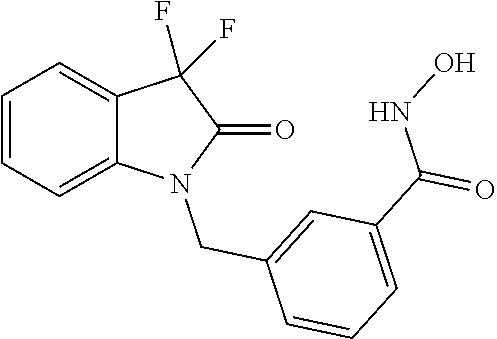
C1=CC=C2C(=C1)C(F)(F)C(=O)N2CC1=CC(C(NO)=O)=CC=C1
